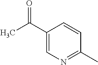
C1(C(C)=O)=CN=C(C)C=C1
